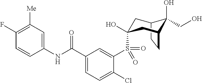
C12CCC(CC(S(C3=CC(C(NC4=CC([Me])=C(F)C=C4)=O)=CC=C3Cl)(=O)=O)(O)C1)C2(CO)O
